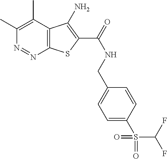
C1(C)=C(C)C2=C(N=N1)SC(C(NCC1=CC=C(S(C(F)F)(=O)=O)C=C1)=O)=C2N
